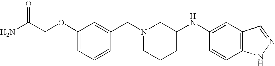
C1(OCC(N)=O)=CC=CC(CN2CCCC(NC3=CC4=C(C=C3)NN=C4)C2)=C1
